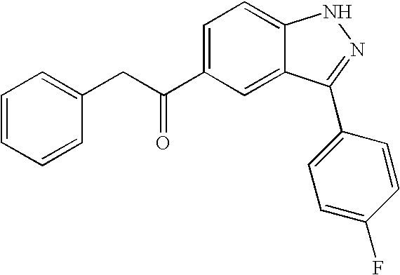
C(C(C1=CC=C2C(=C1)C(C1=CC=C(F)C=C1)=NN2)=O)C1=CC=CC=C1
